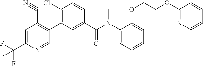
C1=C(C(F)(F)F)N=CC(C2=C(Cl)C=CC(C(N(C3=CC=CC=C3OCCOC3=NC=CC=C3)C)=O)=C2)=C1C#N
